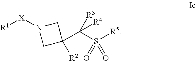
[X]([R1])N1CC([R2])(C(S([R5])(=O)=O)([R3])[R4])C1
